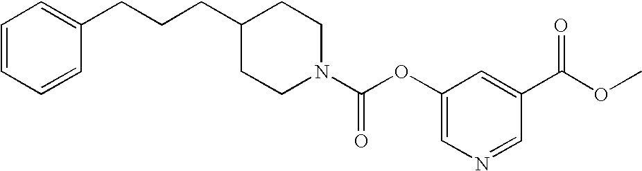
C1=CC=CC(CCCC2CCN(C(OC3=CN=CC(C(OC)=O)=C3)=O)CC2)=C1
